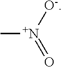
C[N+]([O-])=O
